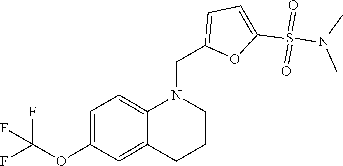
C1=C(OC(F)(F)F)C=C2C(=C1)N(CC1=CC=C(S(N(C)C)(=O)=O)O1)CCC2
